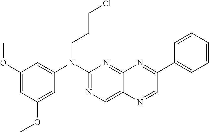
C1(OC)=CC(OC)=CC(N(C2=NC=C3C(=N2)N=C(C2=CC=CC=C2)C=N3)CCCCl)=C1
